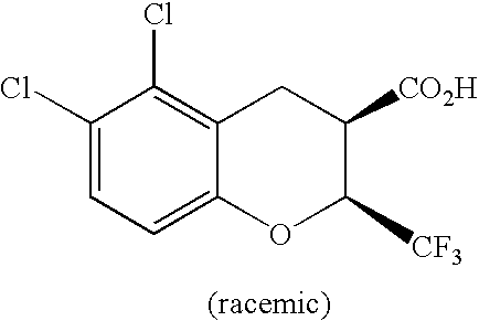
C12=CC=C(Cl)C(Cl)=C1CC([CO2H])C([CF3])O2
